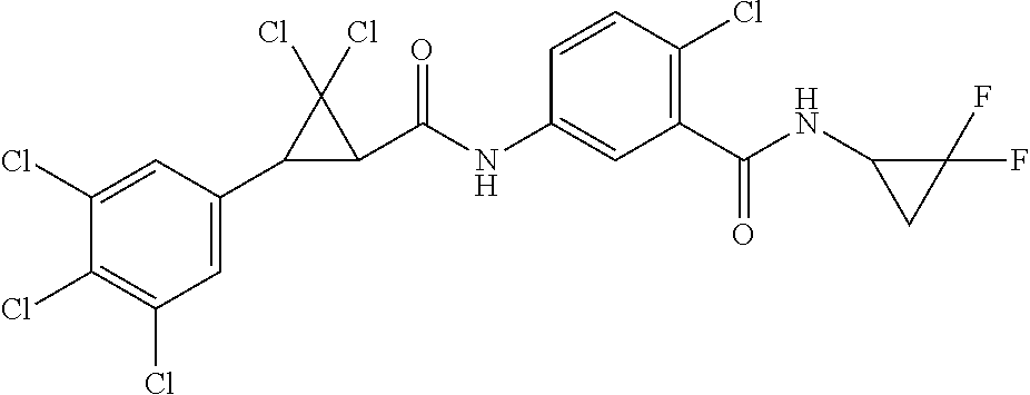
C1(Cl)=CC(C2C(C(NC3=CC(C(=O)NC4CC4(F)F)=C(Cl)C=C3)=O)C2(Cl)Cl)=CC(Cl)=C1Cl
